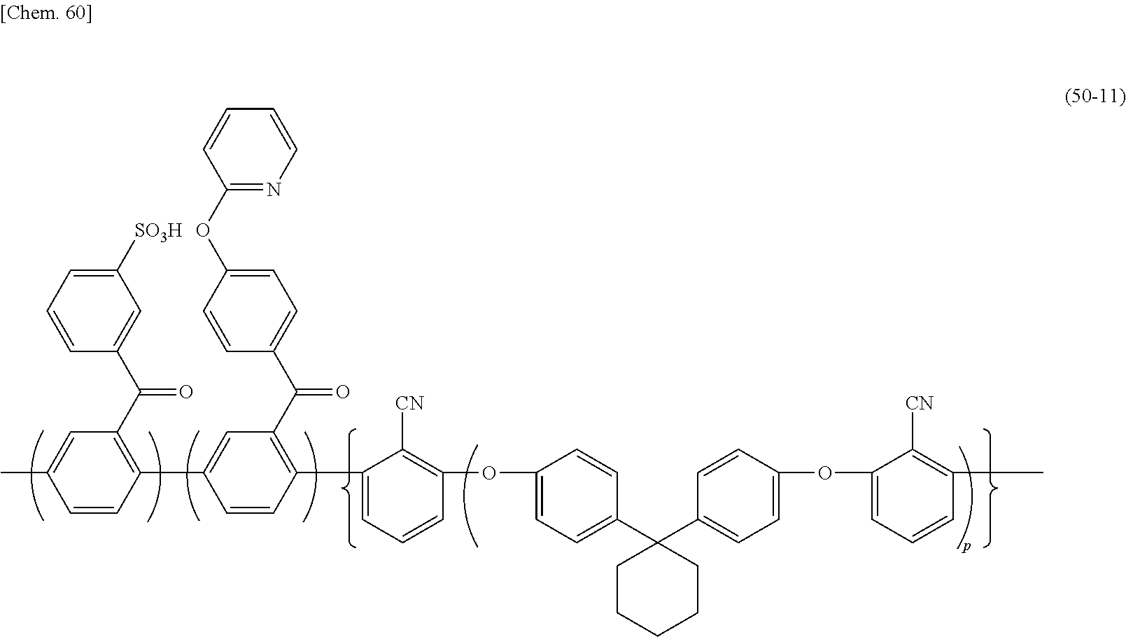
C1=CC(C2=CC(C(=O)C3=CC=C(OC4=NC=CC=C4)C=C3)=C(C3=CC=CC(OC4=CC=C(C5(C6=CC=C(OC7=CC=CC(C)=C7[CN])C=C6)CCCCC5)C=C4)=C3[CN])C=C2)=C(C(C2=CC([SO3H])=CC=C2)=O)C=C1C
